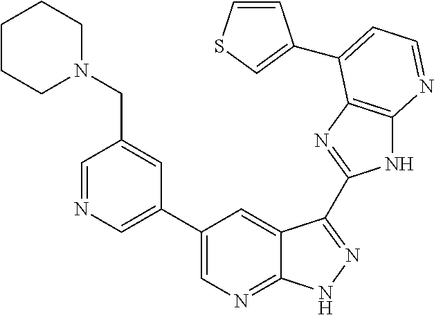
C1=NC=C(C2=CN=C3C(=C2)C(C2=NC4=C(N2)N=CC=C4C2=CSC=C2)=NN3)C=C1CN1CCCCC1
